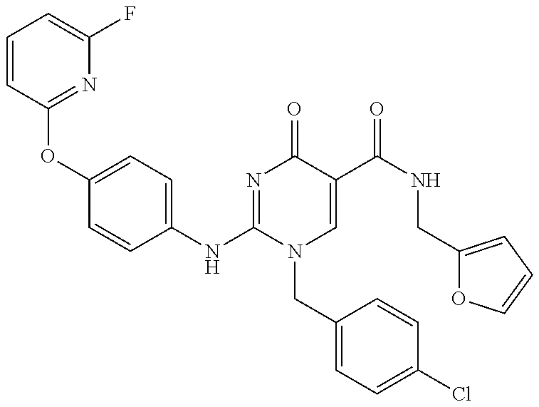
C1=CC(OC2=CC=C(NC3=NC(=O)C(C(NCC4=CC=CO4)=O)=CN3CC3=CC=C(Cl)C=C3)C=C2)=NC(F)=C1
